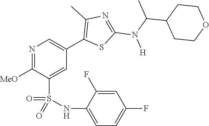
N1=C([MeO])C(S(NC2=CC=C(F)C=C2F)(=O)=O)=CC(C2=C(C)N=C(N(C(C)C3CCOCC3)[H])S2)=C1
